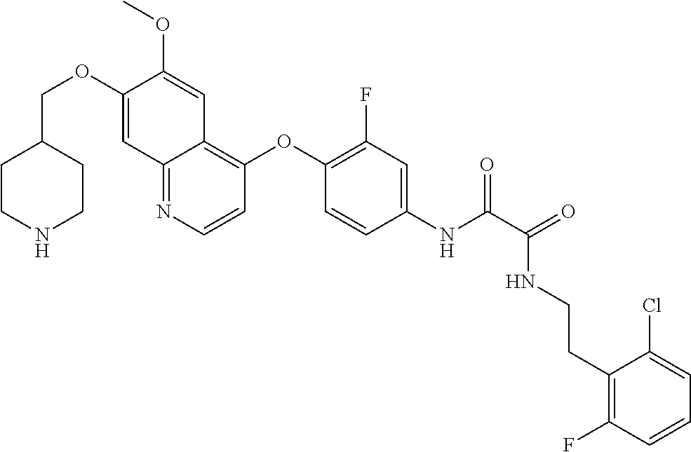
C1CNCCC1COC1=CC2=NC=CC(OC3=C(F)C=C(NC(=O)C(NCCC4=C(F)C=CC=C4Cl)=O)C=C3)=C2C=C1OC
